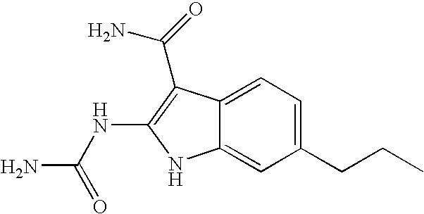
C1(CCC)=CC=C2C(=C1)NC(NC(N)=O)=C2C(=O)N
